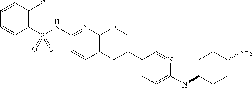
C1(S(NC2=NC(OC)=C(CCC3=CC=C(NC4CCC(N)CC4)N=C3)C=C2)(=O)=O)=C(Cl)C=CC=C1
